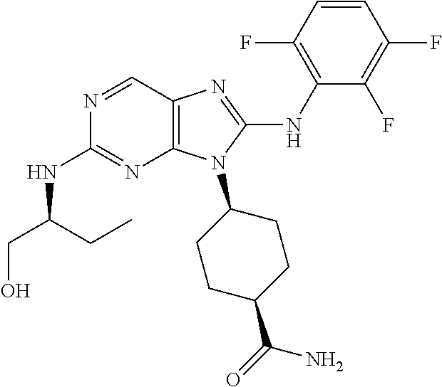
N1=CC2=C(N=C1NC(CO)CC)N(C1CCC(C(=O)N)CC1)C(NC1=C(F)C=CC(F)=C1F)=N2
